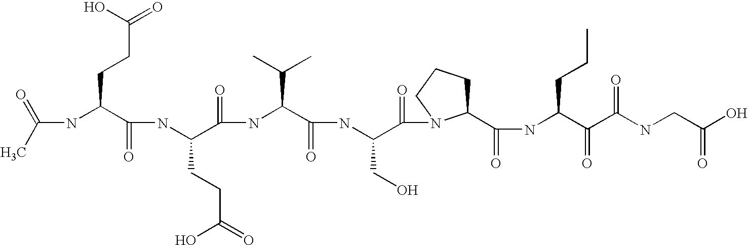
CC(=O)NC(C(NC(C(NC(C(NC(C(=O)N1C(C(NC(C(C(NCC(O)=O)=O)=O)CCC)=O)CCC1)CO)=O)C(C)C)=O)CCC(O)=O)=O)CCC(=O)O
